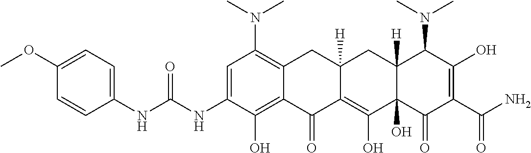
C1=C(NC(NC2=CC=C(OC)C=C2)=O)C(O)=C2C(=C1N(C)C)CC1([H])C(=C(O)C3(O)C([H])(C1)C(N(C)C)C(O)=C(C(N)=O)C3=O)C2=O
